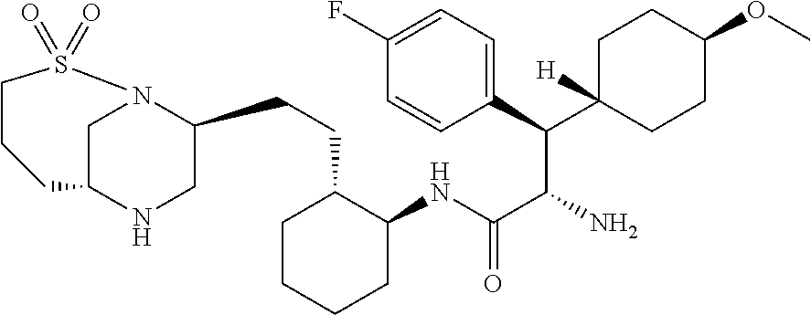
C1C2NCC(CCC3C(NC(C(N)C(C4=CC=C(F)C=C4)C4([H])CCC(OC)CC4)=O)CCCC3)N1S(=O)(=O)CCC2
